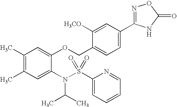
C1(C)=C(C)C=C(N(C(C)C)S(C2=CC=CC=N2)(=O)=O)C(OCC2=CC=C(C3=NOC(=O)N3)C=C2[H3CO])=C1
